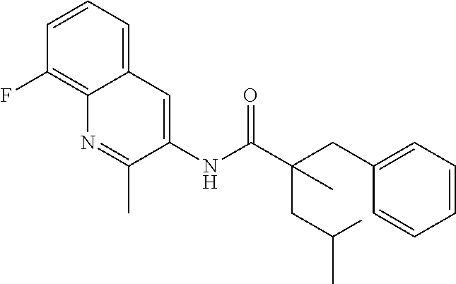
C1=CC=C2C(=C1F)N=C(C)C(NC(C(CC1=CC=CC=C1)(C)CC(C)C)=O)=C2
